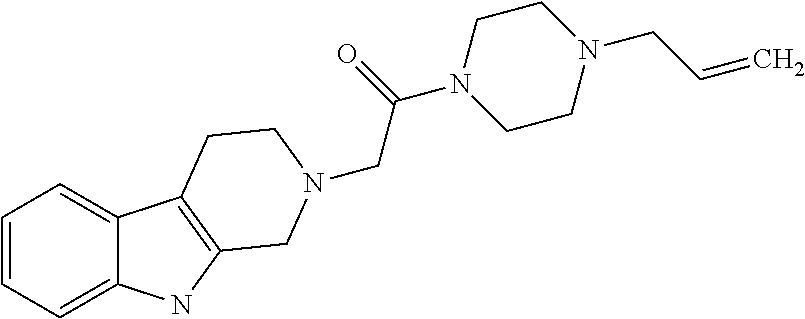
C1=CC=C2C(=C1)C1=C(N2)CN(CC(N2CCN(CC=C)CC2)=O)CC1
